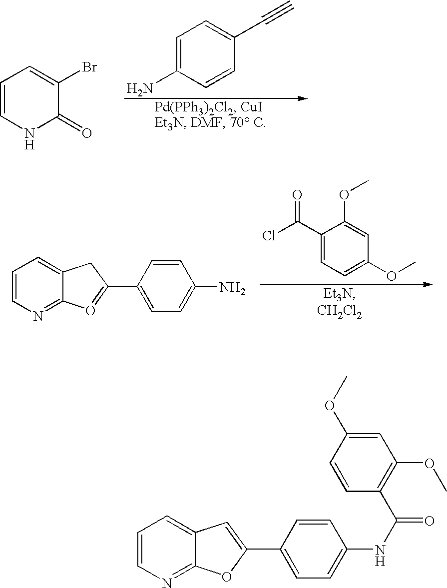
C1=CNC(=O)C(Br)=C1.C1=C(N)C=CC(C#C)=C1.C1=CN=C2C(=C1)CC(C1=CC=C(N)C=C1)=O2.C1(C(Cl)=O)=CC=C(OC)C=C1OC.C1=CN=C2C(=C1)C=C(C1=CC=C(NC(C3=C(OC)C=C(OC)C=C3)=O)C=C1)O2
